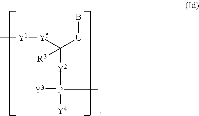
C[Y1][Y5]C([Y2]P(C)([Y4])=[Y3])([U]B)[R3]
